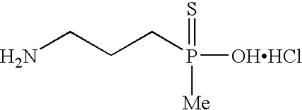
NCCCP(=S)([OHHCl])[Me]
